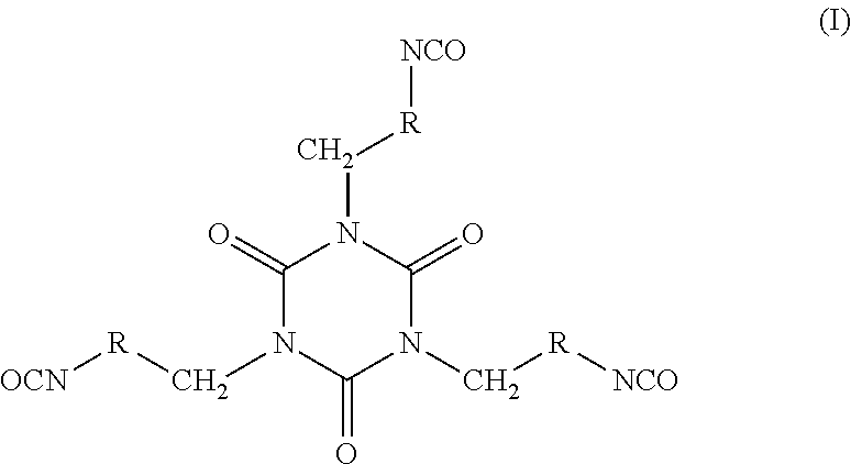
C1(=O)N(C[R][OCN])C(=O)N(C[R][NCO])C(=O)N1C[R][NCO]
